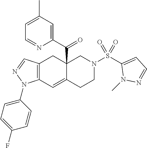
C12=C(C=C3C(C(C4=CC(C)=CC=N4)=O)(C1)CN(S(C1=CC=NN1C)(=O)=O)CC3)N(C1=CC=C(F)C=C1)N=C2
